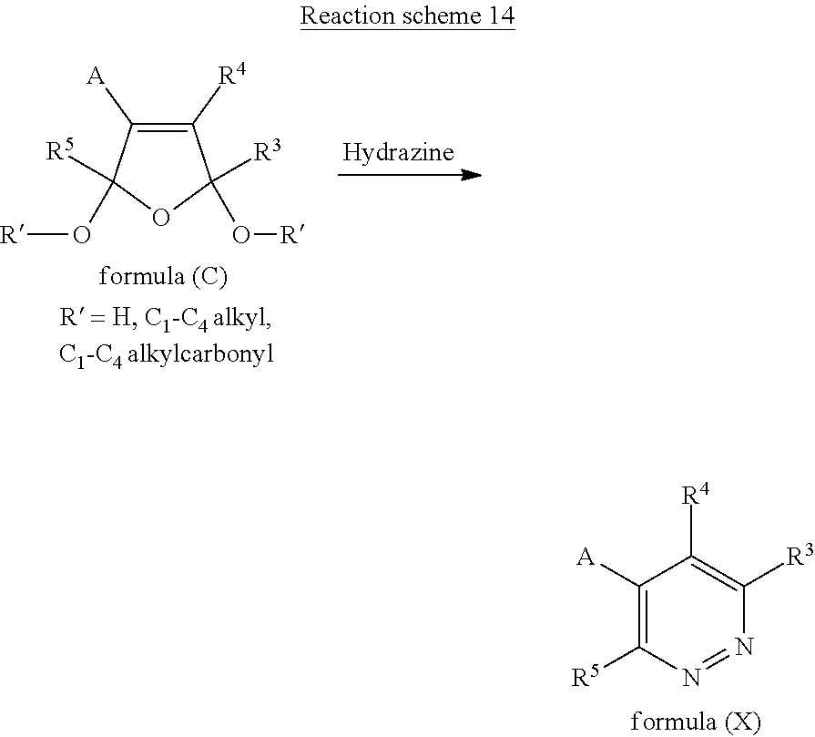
C1([R4])=C([A])C([R5])(O[R])OC1([R3])O[R].C1([A])=C([R5])N=NC([R3])=C1[R4]
